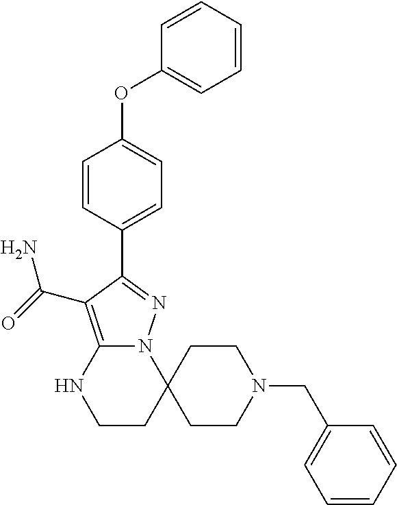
C12(N3C(=C(C(=O)N)C(C4=CC=C(OC5=CC=CC=C5)C=C4)=N3)NCC1)CCN(CC1=CC=CC=C1)CC2
